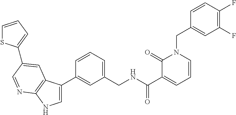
C1=CC=C(C2=CC3=C(NC=C3C3=CC(CNC(=O)C4=CC=CN(CC5=CC(F)=C(F)C=C5)C4=O)=CC=C3)N=C2)S1
